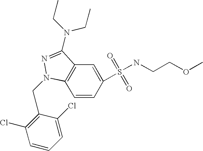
C1=CC(S(=O)(=O)NCCOC)=CC2=C1N(CC1=C(Cl)C=CC=C1Cl)N=C2N(CC)CC
